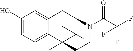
C1(O)=CC=C2C(=C1)CC1C(C)(C)C2(C)CCN1C(C(F)(F)F)=O
